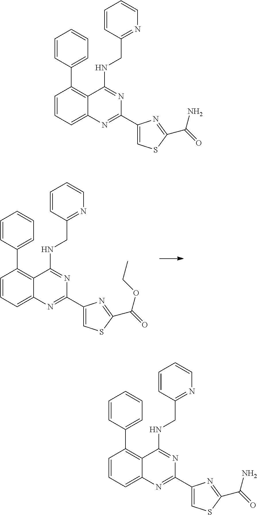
C1=CC=C2C(=C1C1=CC=CC=C1)C(NCC1=NC=CC=C1)=NC(C1=CSC(C(=O)OCC)=N1)=N2.C1=CC=C2C(=C1C1=CC=CC=C1)C(NCC1=NC=CC=C1)=NC(C1=CSC(C(=O)N)=N1)=N2.C1=CC=C2C(=C1C1=CC=CC=C1)C(NCC1=NC=CC=C1)=NC(C1=CSC(C(=O)N)=N1)=N2
